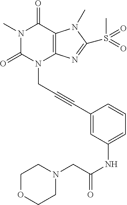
N1(C)C(=O)N(CC#CC2=CC(NC(CN3CCOCC3)=O)=CC=C2)C2=C(C1=O)N(C)C(S(C)(=O)=O)=N2
